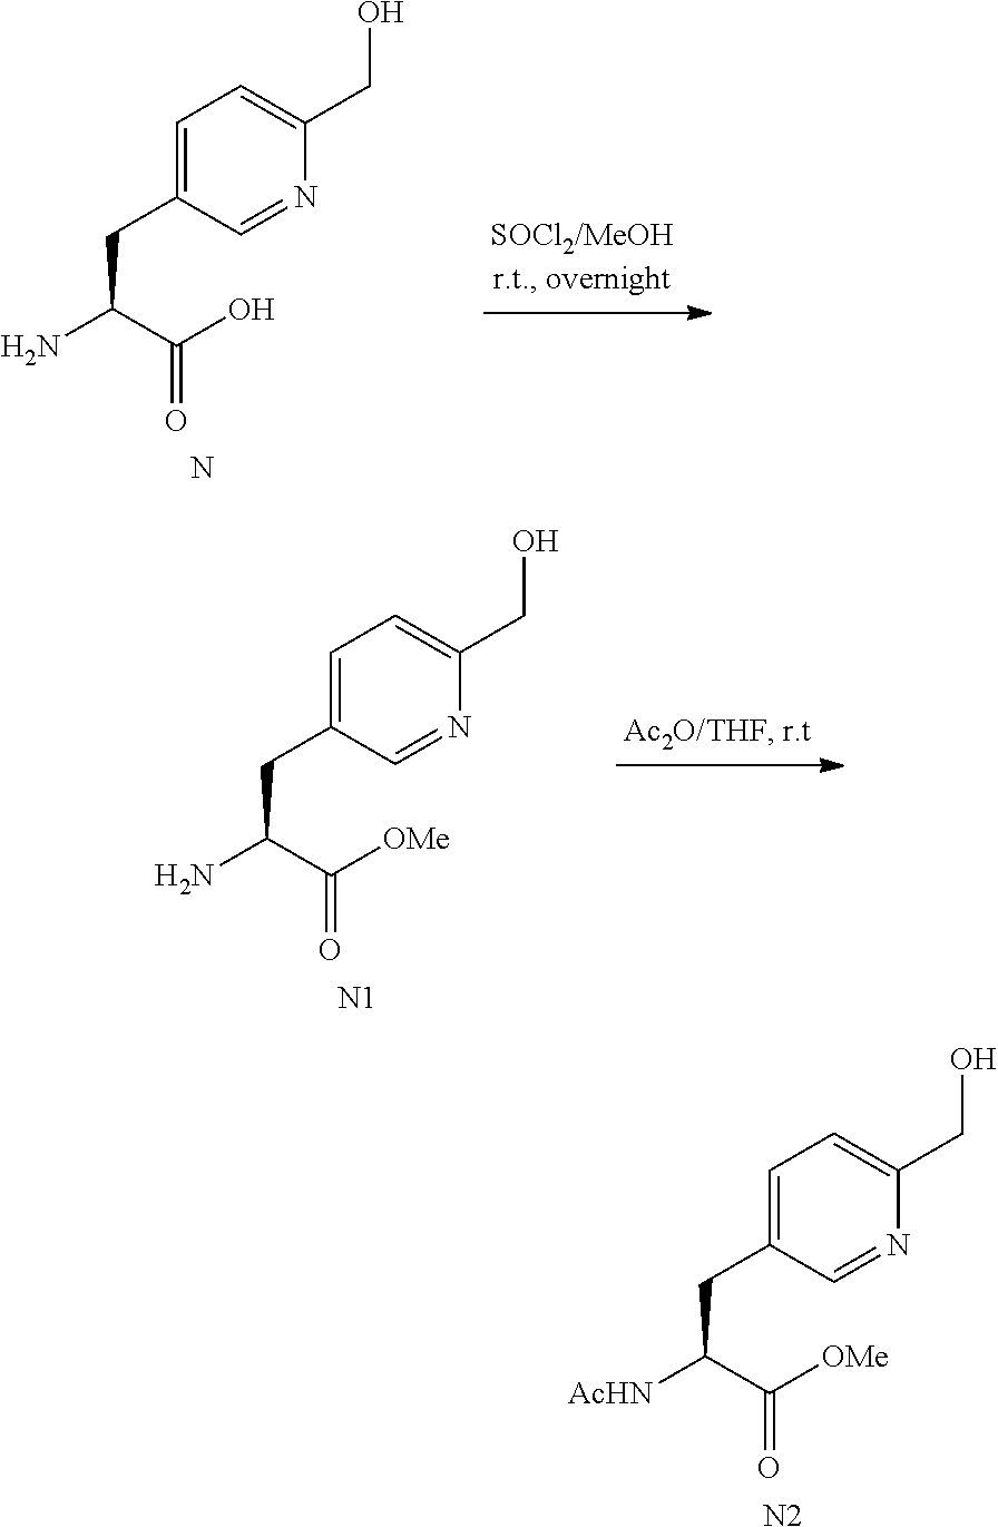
C1=C(CC(N)C(O)=O)C=NC(CO)=C1.N.C1=C(CC(N)C([OMe])=O)C=NC(CO)=C1.[N1].C1=C(CC([AcHN])C([OMe])=O)C=NC(CO)=C1.[N2]
